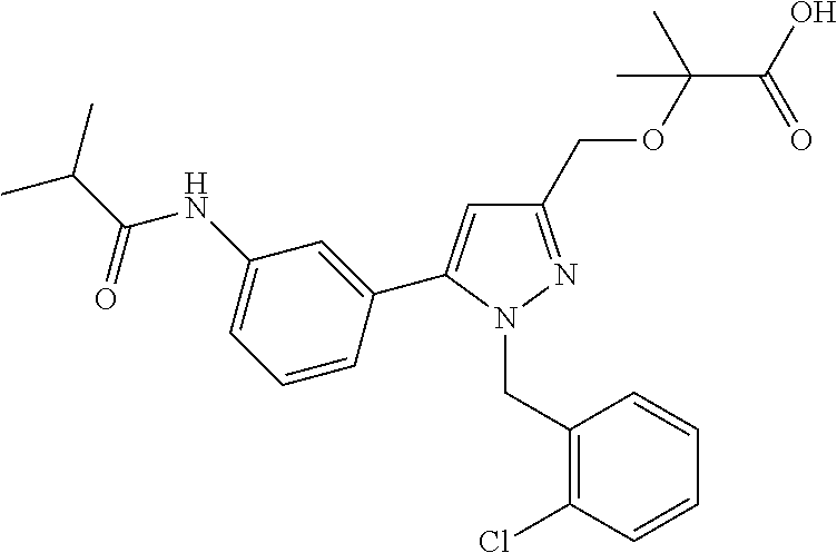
C1(COC(C(=O)O)(C)C)=NN(CC2=C(Cl)C=CC=C2)C(C2=CC(NC(=O)C(C)C)=CC=C2)=C1
